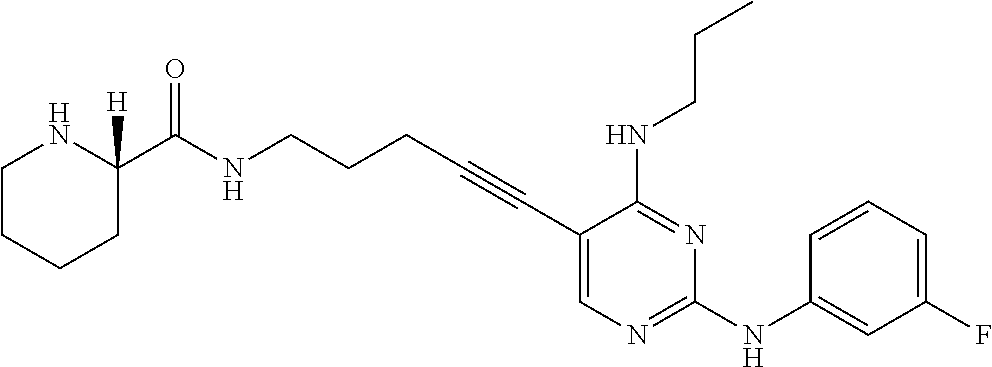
C1(C#CCCCNC(=O)C2([H])NCCCC2)=CN=C(NC2=CC(F)=CC=C2)N=C1NCCC
